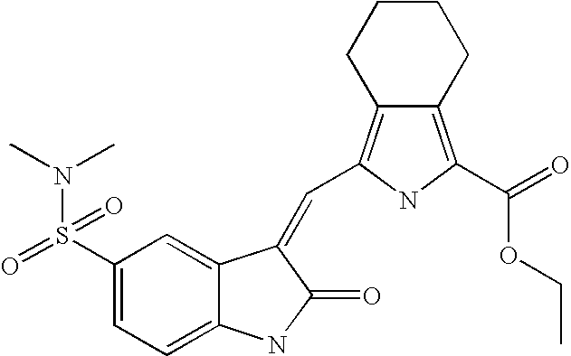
C1(S(=O)(N(C)C)=O)=CC=C2C(=C1)C(=CC1=C3CCCCC3=C(C(=O)OCC)N1)C(=O)N2
